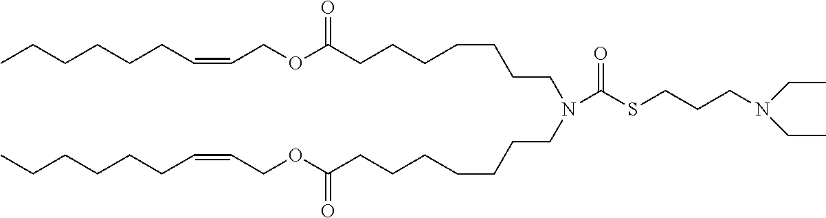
CCCCCCC=CCOC(CCCCCCCN(CCCCCCCC(OCC=CCCCCCC)=O)C(SCCCN(CC)CC)=O)=O
